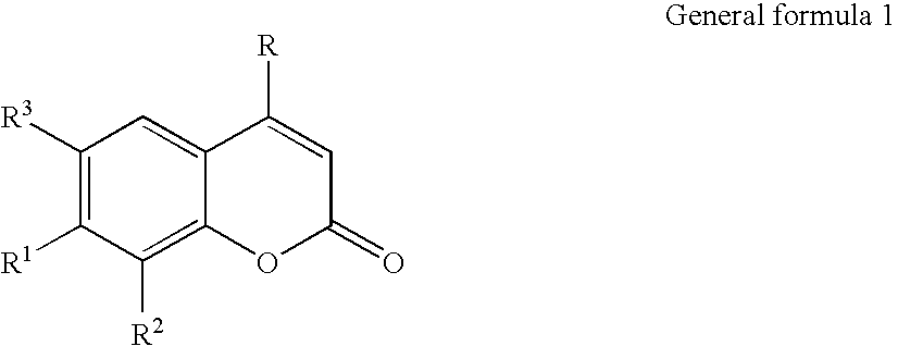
C1([R3])=C([R1])C([R2])=C2C(=C1)C([R])=CC(=O)O2
